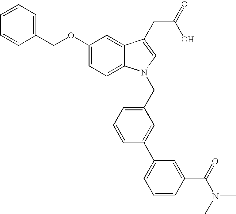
C1(OCC2=CC=CC=C2)=CC=C2C(=C1)C(CC(=O)O)=CN2CC1=CC=CC(C2=CC=CC(C(N(C)C)=O)=C2)=C1
